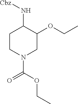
C1CN(C(OCC)=O)CC(OCC)C1N[Cbz]
